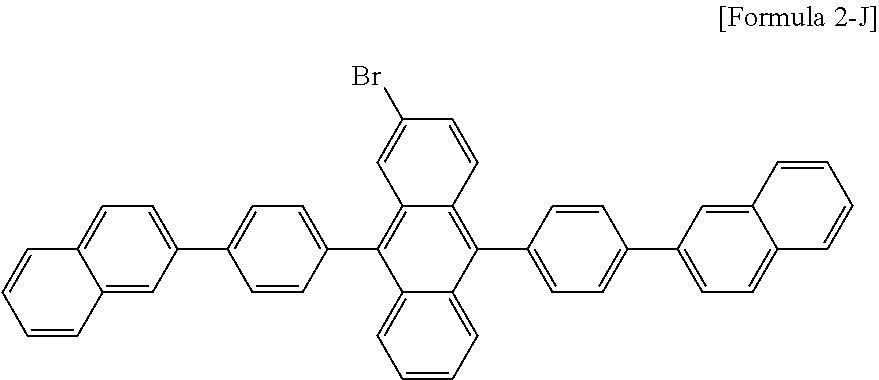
C1=CC2=CC(C3=CC=C(C4=C5C(=C(C6=CC=C(C7=CC=C8C(=C7)C=CC=C8)C=C6)C6=CC=CC=C46)C=CC(Br)=C5)C=C3)=CC=C2C=C1
